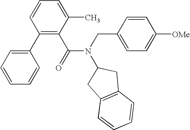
C1(C2=CC=CC=C2)=C(C(N(CC2=CC=C([OMe])C=C2)C2CC3=C(C2)C=CC=C3)=O)C(C)=CC=C1
